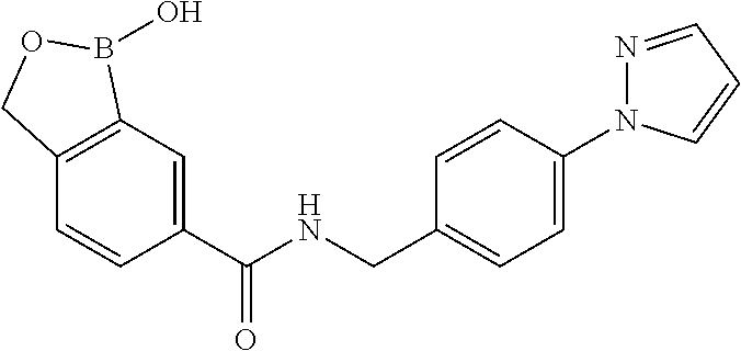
C1=C(C(NCC2=CC=C(N3N=CC=C3)C=C2)=O)C=CC2=C1B(O)OC2
